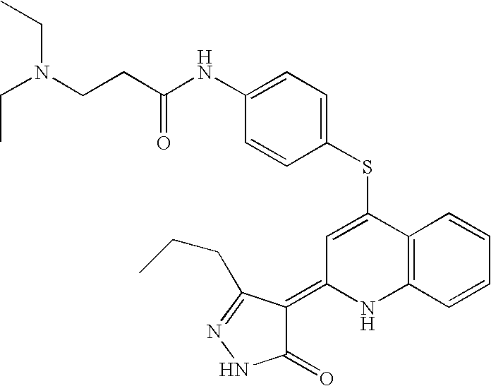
S(C1=CC(=C2C(=O)NN=C2CCC)NC2=C1C=CC=C2)C1=CC=C(NC(CCN(CC)CC)=O)C=C1
